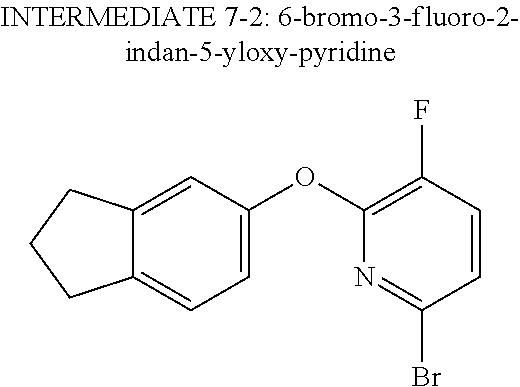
C12=CC(OC3=C(F)C=CC(Br)=N3)=CC=C1CCC2
